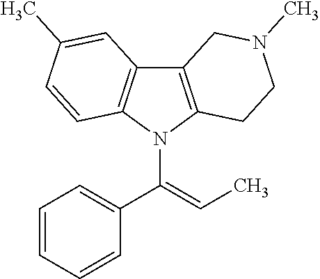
C12=C(N(C(=CC)C3=CC=CC=C3)C3=C1C=C(C)C=C3)CCN(C)C2
